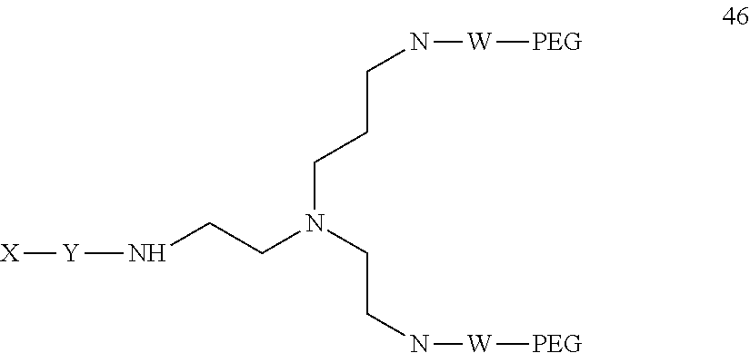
[X][Y]NCCN(CCCN[W][PEG])CCN[W][PEG]
